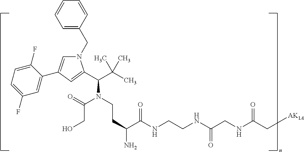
N1(CC2=CC=CC=C2)C=C(C2=CC(F)=CC=C2F)C=C1C(C(C)(C)C)N(CCC(C(NCCNC(CNC(C[AK1A])=O)=O)=O)N)C(=O)CO
